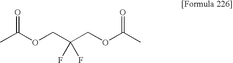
FC(COC(C)=O)(COC(C)=O)F
